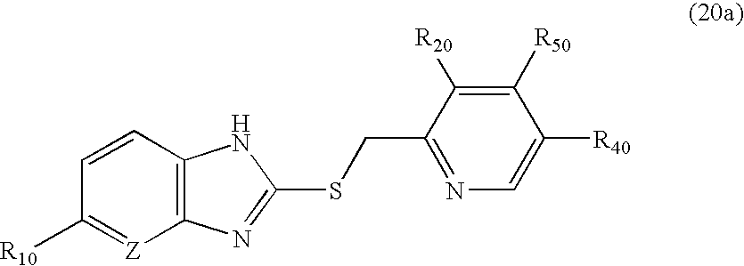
C12=C(C=CC([R10])=[Z]1)NC(SCC1=NC=C([R40])C([R50])=C1[R20])=N2
